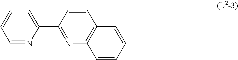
C1=NC(C2=NC3=C(C=C2)C=CC=C3)=CC=C1
